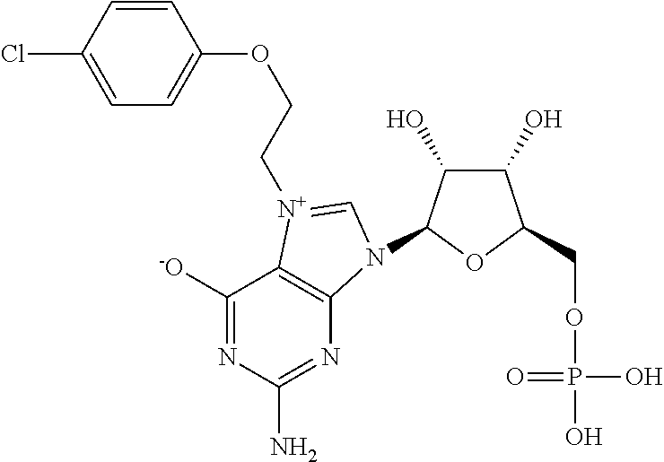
C([N+]1=CN(C2C(O)C(O)C(COP(O)(=O)O)O2)C2=C1C([-O])=NC(N)=N2)COC1=CC=C(Cl)C=C1
